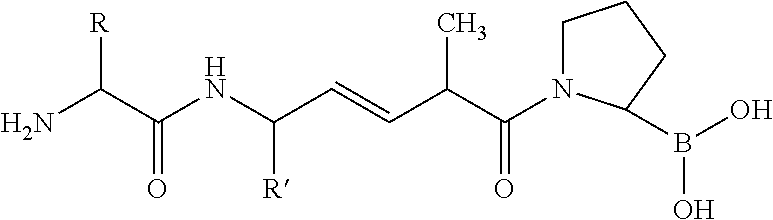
C1N(C(C(C=CC(NC(C(N)[R])=O)[R])C)=O)C(B(O)O)CC1
